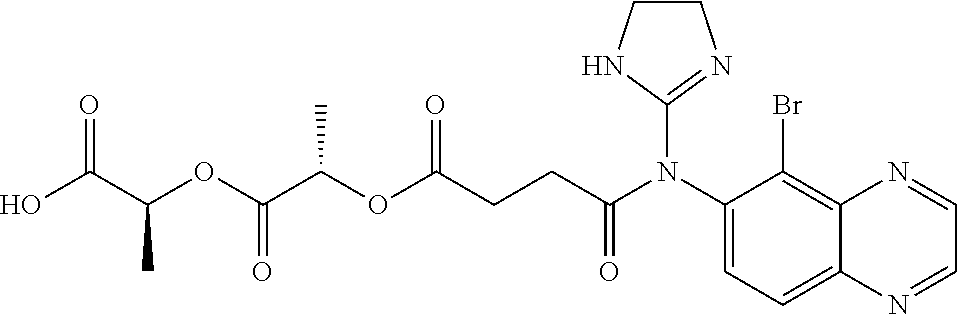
C1CNC(N(C2=CC=C3C(=C2Br)N=CC=N3)C(CCC(OC(C(OC(C(O)=O)C)=O)C)=O)=O)=N1
